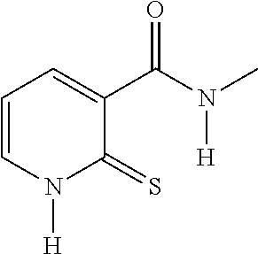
C1=CN([H])C(=S)C(C(N(C)[H])=O)=C1
